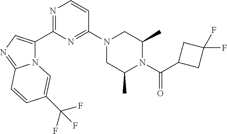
N12C(C3=NC=CC(N4CC(C)N(C(=O)C5CC(F)(F)C5)C(C)C4)=N3)=CN=C1C=CC(C(F)(F)F)=C2
